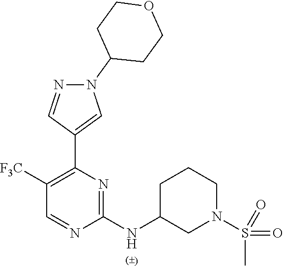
N1=CC([F3C])=C(C2=CN(C3CCOCC3)N=C2)N=C1NC1CCCN(S(C)(=O)=O)C1
